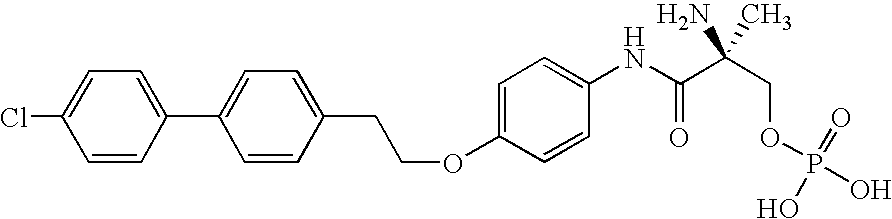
C1=C(Cl)C=CC(C2=CC=C(CCOC3=CC=C(NC(C(COP(O)(=O)O)(N)C)=O)C=C3)C=C2)=C1
